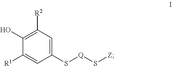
C1(S[Q]S[Z])=CC([R2])=C(O)C([R1])=C1
